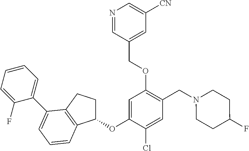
C1=C(OC2CCC3=C2C=CC=C3C2=CC=CC=C2F)C(Cl)=CC(CN2CCC(F)CC2)=C1OCC1=CC([CN])=CN=C1
